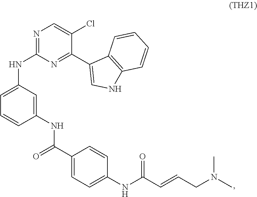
C1(NC(C2=CC=C(NC(C=CCN(C)C)=O)C=C2)=O)=CC(NC2=NC=C(Cl)C(C3=CNC4=C3C=CC=C4)=N2)=CC=C1
